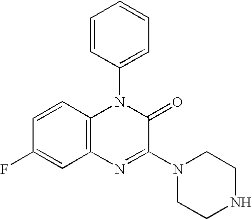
C1=CC2=C(C=C1F)N=C(N1CCNCC1)C(=O)N2C1=CC=CC=C1
